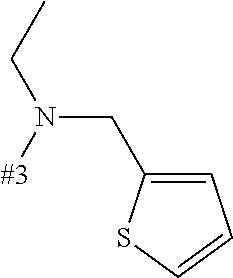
[#3]N(CC1=CC=CS1)CC
